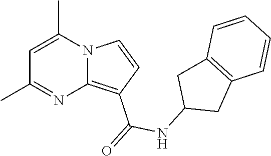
C1=C(C)N2C(=C(C(=O)NC3CC4=C(C3)C=CC=C4)C=C2)N=C1C
